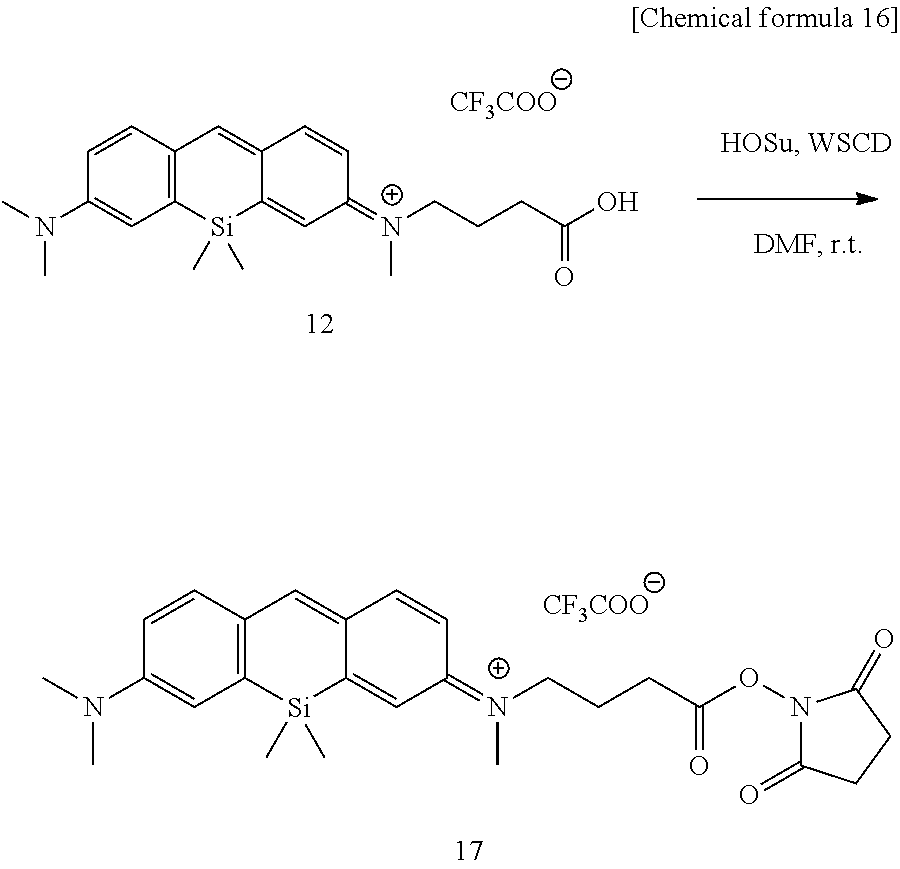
C1=CC2=C(C=C1N(C)C)[Si](C)(C)C1=CC(=[N+](CCCC(O)=O)C)C=CC1=C2.[CF3COO].C1=CC2=C(C=C1N(C)C)[Si](C)(C)C1=CC(=[N+](CCCC(ON3C(=O)CCC3=O)=O)C)C=CC1=C2.[CF3COO]
